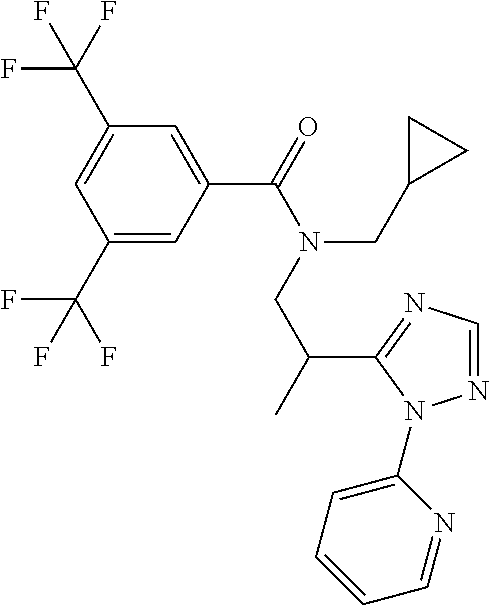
C1(C(F)(F)F)=CC(C(=O)N(CC(C)C2=NC=NN2C2=CC=CC=N2)CC2CC2)=CC(C(F)(F)F)=C1
